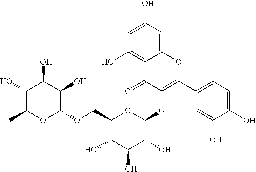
C1(O)C(C)OC(OCC2C(O)C(O)C(O)C(OC3=C(C4=CC=C(O)C(O)=C4)OC4=CC(O)=CC(O)=C4C3=O)O2)C(O)C1O
